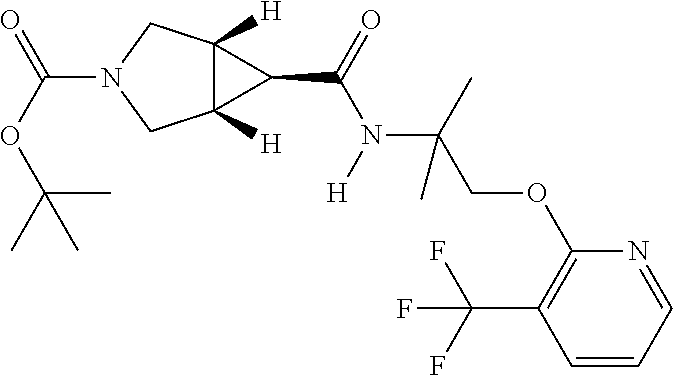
C12([H])C([H])(CN(C(OC(C)(C)C)=O)C1)C2C(=O)N([H])C(COC1=C(C(F)(F)F)C=CC=N1)(C)C
